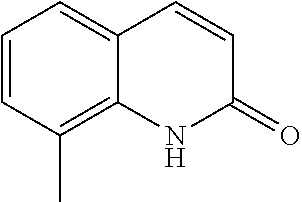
C1=CC=C2C(=C1C)NC(=O)C=C2
